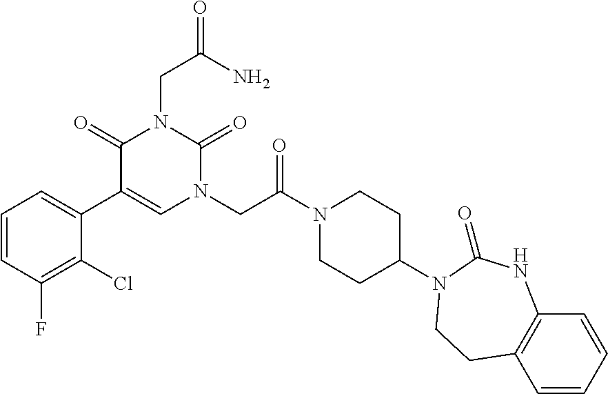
C1=CC(F)=C(Cl)C(C2=CN(CC(N3CCC(N4C(=O)NC5=C(C=CC=C5)CC4)CC3)=O)C(=O)N(CC(=O)N)C2=O)=C1
